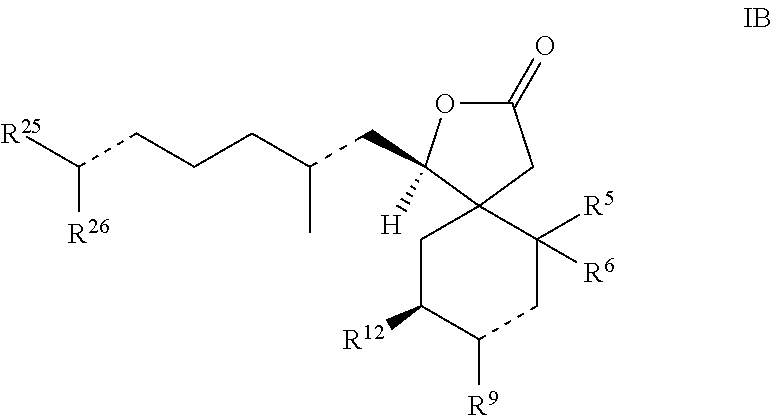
C1(=O)OC([H])(CC(CCCC([R25])[R26])C)C2(C1)CC([R12])C([R9])CC2([R5])[R6]
